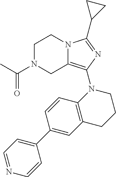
C1N(C(C)=O)CC2=C(N3C4=C(CCC3)C=C(C3=CC=NC=C3)C=C4)N=C(C3CC3)N2C1
